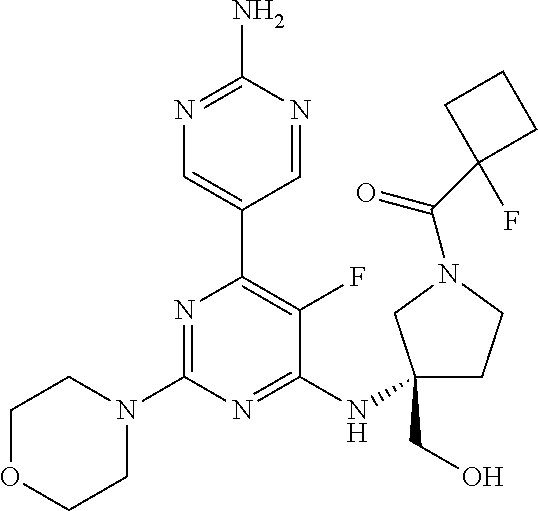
N1=C(N)N=CC(C2=C(F)C(NC3(CO)CCN(C(=O)C4(F)CCC4)C3)=NC(N3CCOCC3)=N2)=C1
